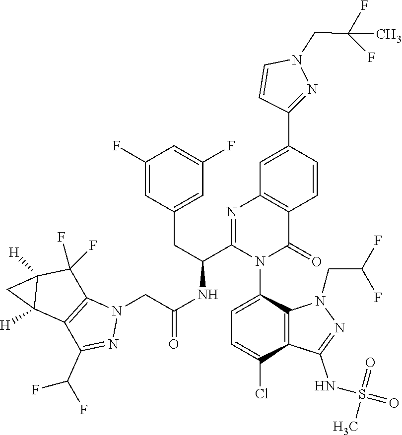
C1(F)=CC(CC(C2=NC3=C(C(=O)N2C2=CC=C(Cl)C4=C2N(CC(F)F)N=C4NS(=O)(=O)C)C=CC(C2=NN(CC(F)(C)F)C=C2)=C3)NC(CN2C3=C(C(C(F)F)=N2)C2([H])C([H])(C3(F)F)C2)=O)=CC(F)=C1
